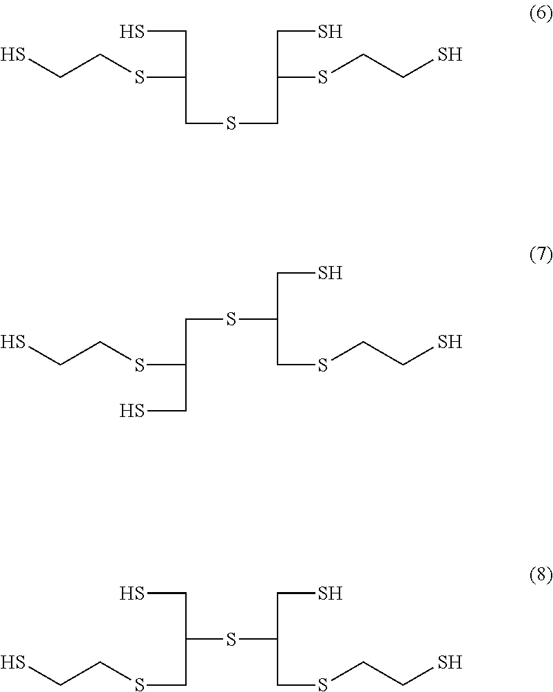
C(CSC(CS)CSCC(SCCS)CS)S.C(CSC(CS)CSC(CS)CSCCS)S.SCC(SC(CS)CSCCS)CSCCS
